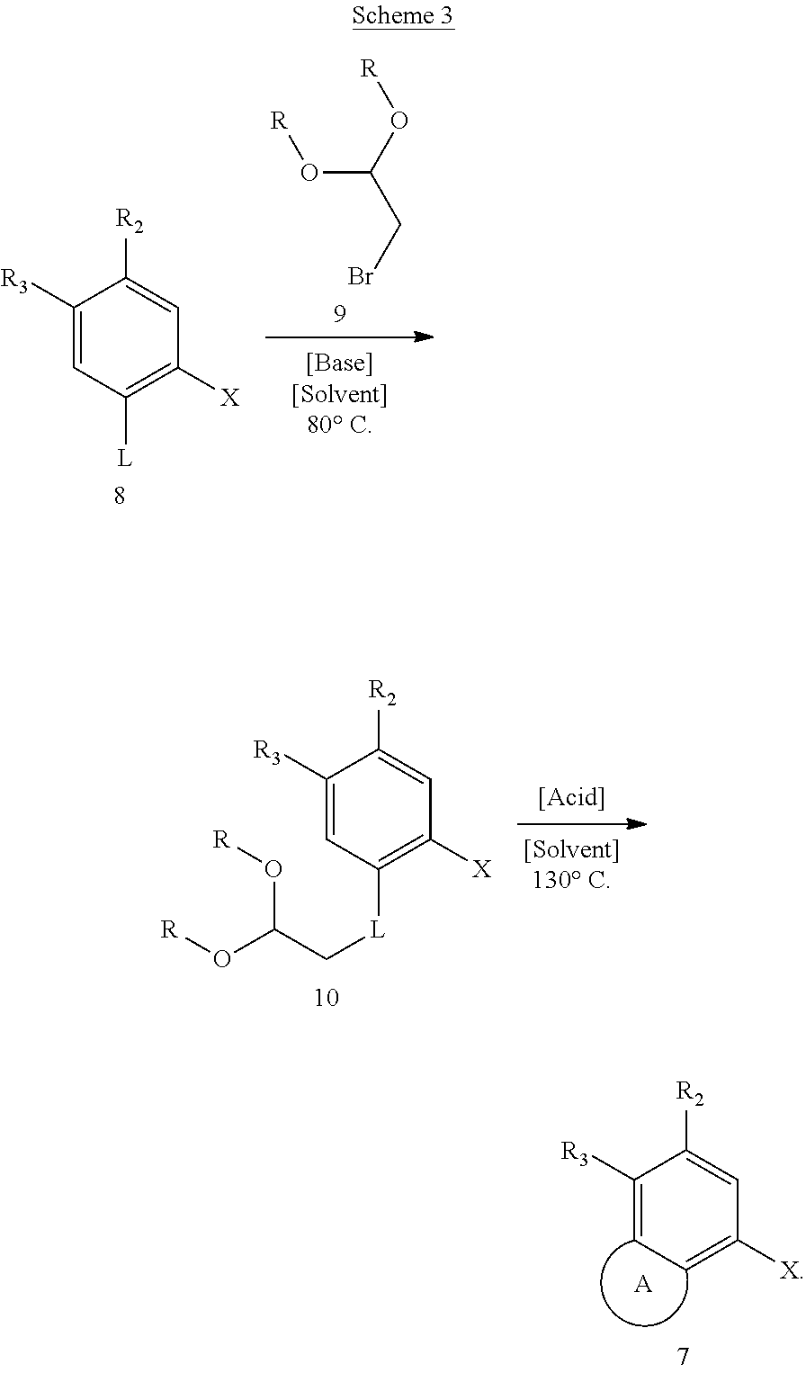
C1([R3])=CC=C([X])C=C1[R2].[A].[R]OC(CBr)O[R].C1([R3])=CC([L])=C([X])C=C1[R2].C1([R3])=CC([L]CC(O[R])O[R])=C([X])C=C1[R2]
